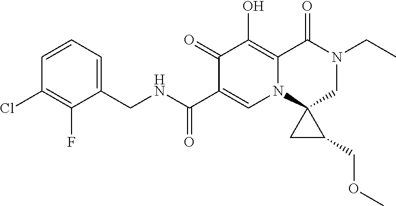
C1=CC=C(CNC(C2=CN3C(=C(O)C2=O)C(=O)N(CC)CC32CC2COC)=O)C(F)=C1Cl
